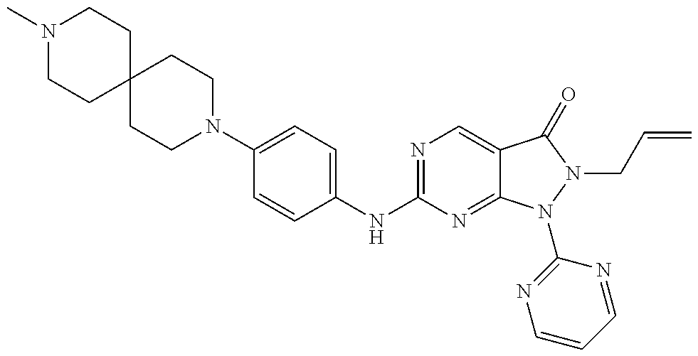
N1(C)CCC2(CC1)CCN(C1=CC=C(NC3=NC=C4C(=N3)N(C3=NC=CC=N3)N(CC=C)C4=O)C=C1)CC2
